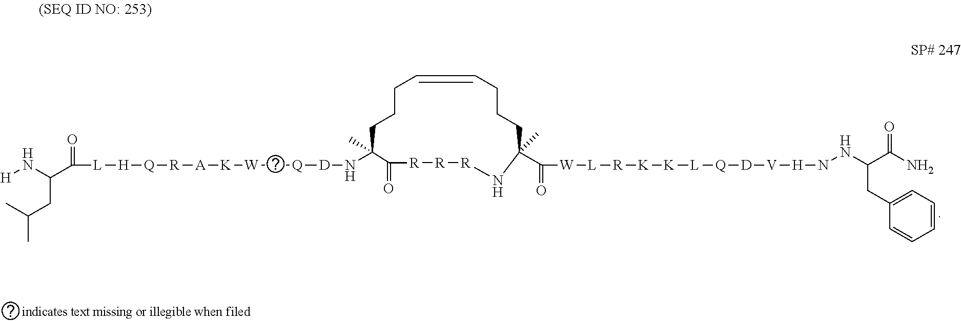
N(C1(C)C(=O)[R][R][R]NC(C(=O)[W][L][R][K][K][L][Q][D][V][H]NNC(C(N)=O)CC2=CC=CC=C2)(C)CCCC=CCCC1)[D][Q][W][K][A][R][Q][H][L]C(C(N[H])CC(C)C)=O
